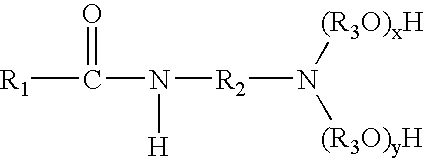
N([(R3O)xH])([(R3O)yH])[R2]N(C([R1])=O)[H]
